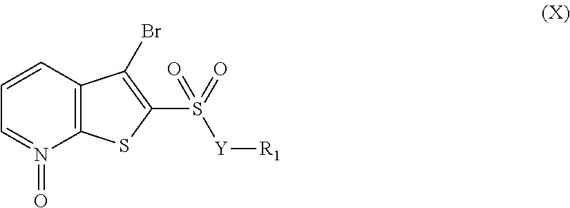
C12=C(C=CC=N1=O)C(Br)=C(S([Y][R1])(=O)=O)S2
